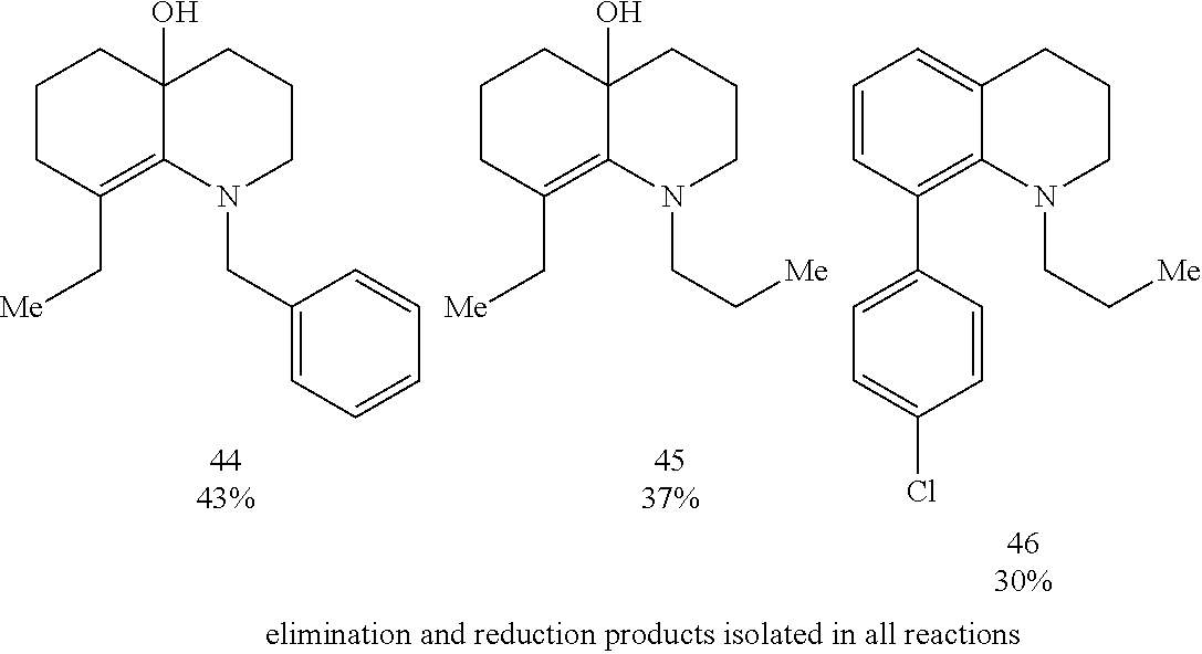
C1CC(C[Me])=C2C(O)(C1)CCCN2CC1=CC=CC=C1.C1=CC(C2=CC=C(Cl)C=C2)=C2C(=C1)CCCN2CC[Me].C1CC(C[Me])=C2C(O)(C1)CCCN2CC[Me]
